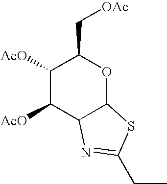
C1([AcO])C([AcO])C2C(OC1C[OAc])SC(CC)=N2
